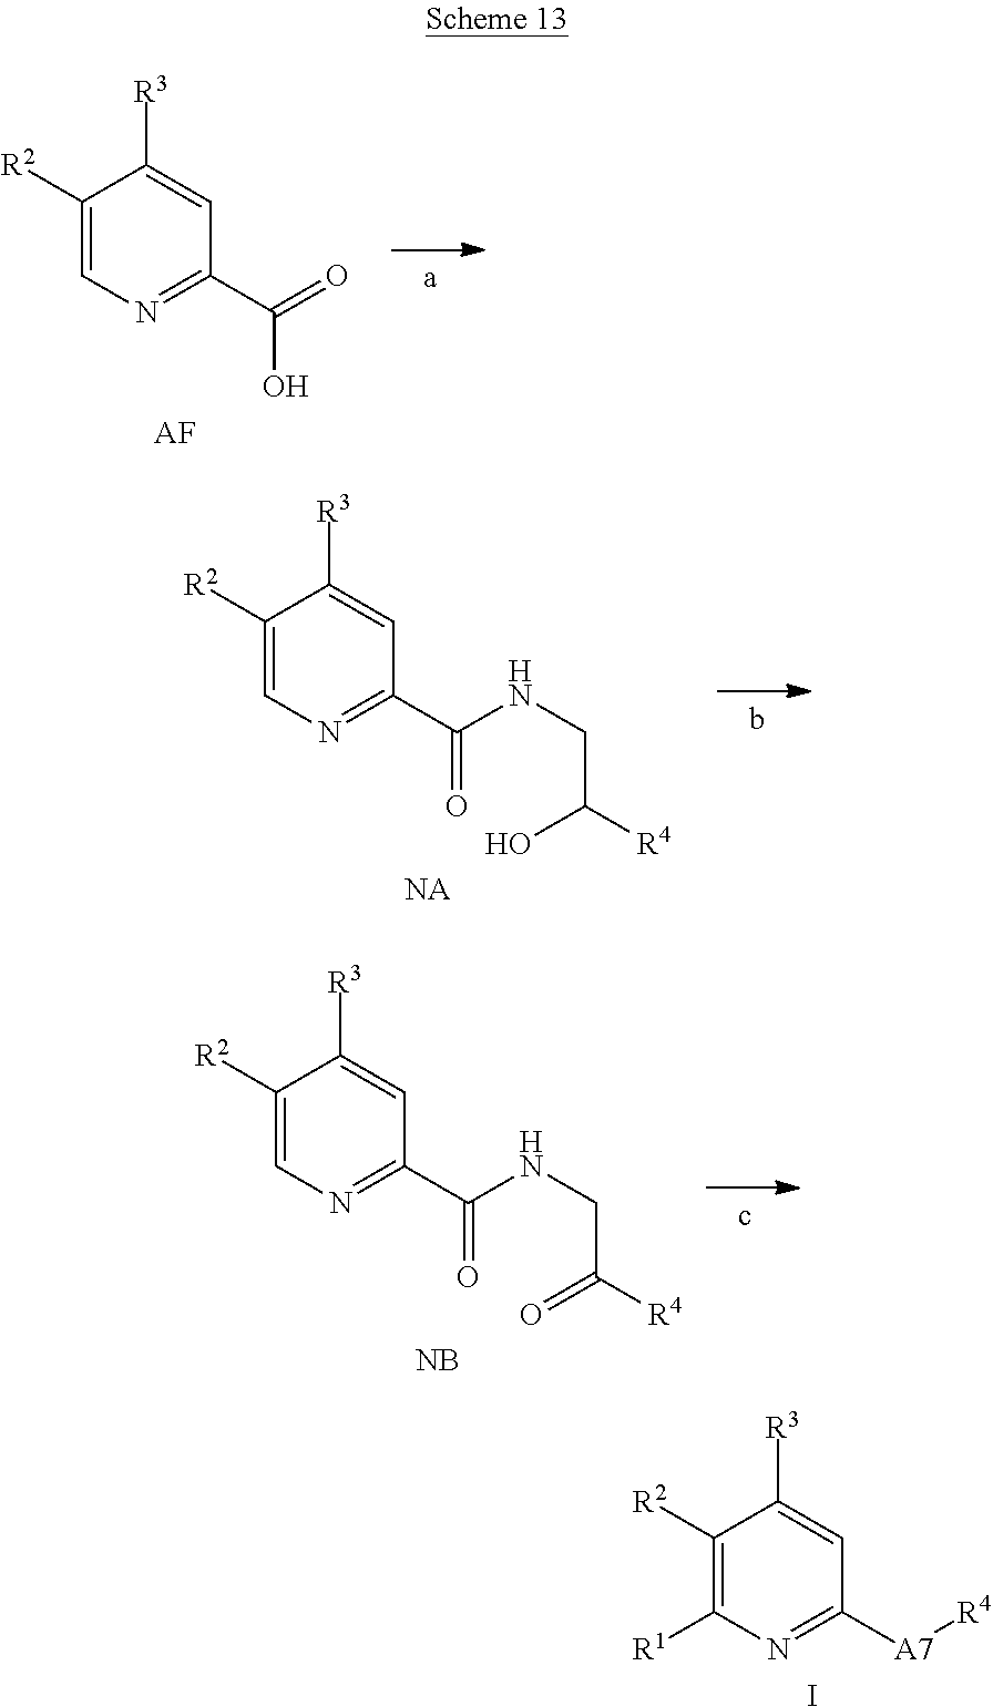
C1([R2])=CN=C(C(=O)O)C=C1[R3].[AF].C1([R2])=CN=C(C(NCC([R4])O)=O)C=C1[R3].C1([R2])=CN=C(C(NCC([R4])=O)=O)C=C1[R3].[NB].C1([R2])=C([R1])N=C([A7][R4])C=C1[R3].I
